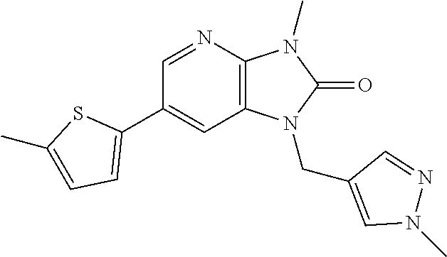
C1(C2=CC=C(C)S2)=CC2=C(N=C1)N(C)C(=O)N2CC1=CN(C)N=C1
